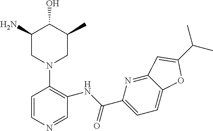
C1(N)CN(C2=C(NC(=O)C3=CC=C4C(=N3)C=C(C(C)C)O4)C=NC=C2)CC(C)C1O
